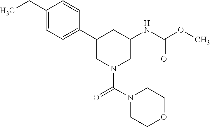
C1(CC)=CC=C(C2CN(C(N3CCOCC3)=O)CC(NC(=O)OC)C2)C=C1
